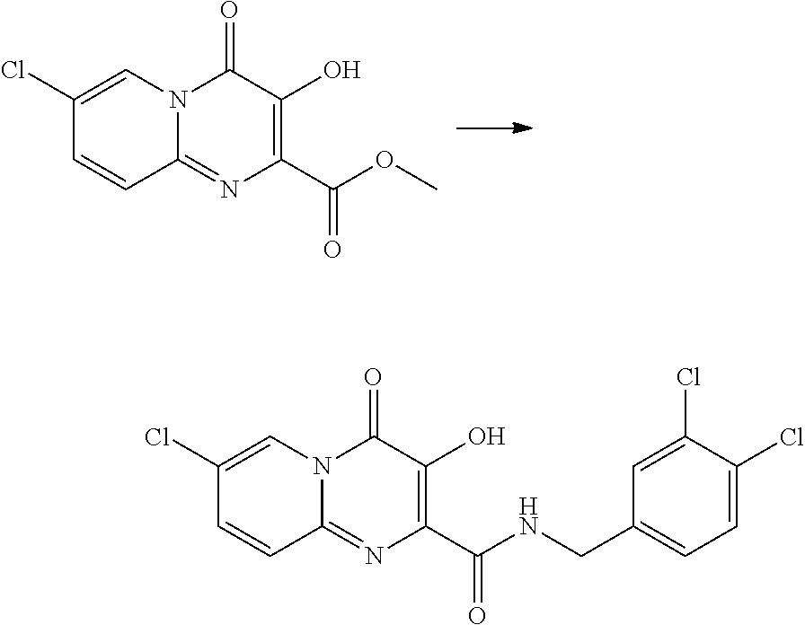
C1(Cl)=CN2C(=NC(C(OC)=O)=C(O)C2=O)C=C1.C1(Cl)=CN2C(=NC(C(NCC3=CC=C(Cl)C(Cl)=C3)=O)=C(O)C2=O)C=C1
